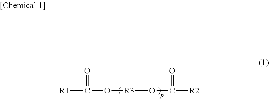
[R1]C(O[R3]OC(=O)[R2])=O
